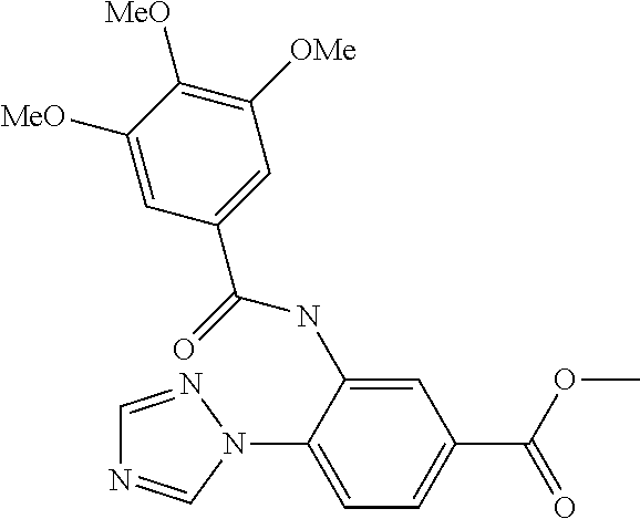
C1=C(NC(C2=CC([OMe])=C([MeO])C([MeO])=C2)=O)C(N2N=CN=C2)=CC=C1C(OC)=O
